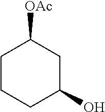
C1([OAc])CCCC(O)C1
